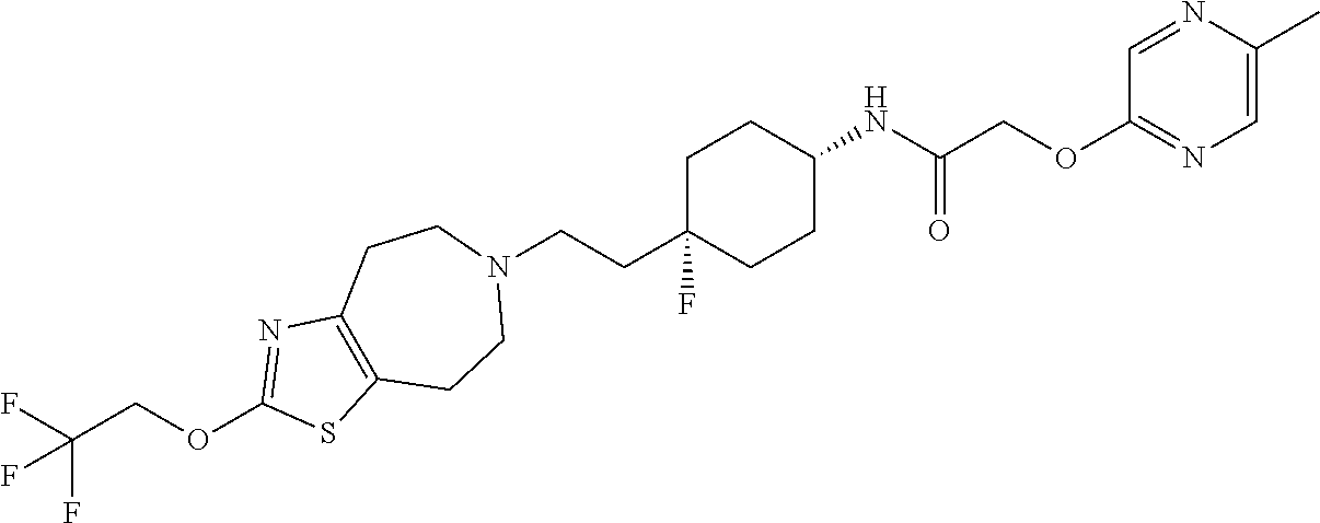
C1C(CCN2CCC3=C(CC2)SC(OCC(F)(F)F)=N3)(F)CCC(NC(COC2=NC=C(C)N=C2)=O)C1
